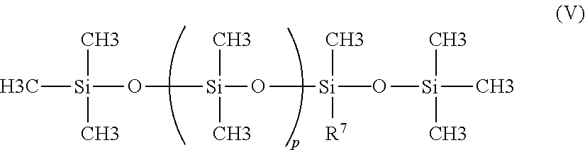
C[Si](O[Si](O[Si](O[Si](C)(C)C)(C)(C)[R7])(C)C)(C)C
